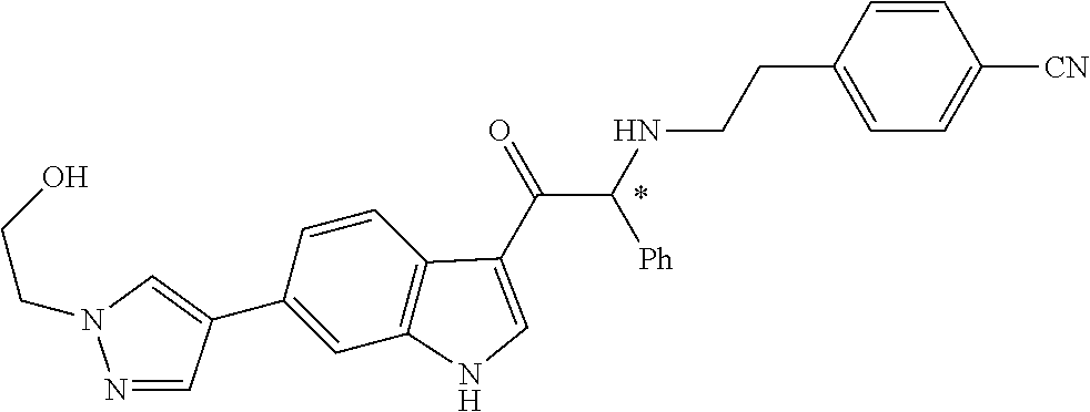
C1(C2=CN(CCO)N=C2)=CC2=C(C=C1)C(C(=O)C(NCCC1=CC=C([CN])C=C1)[Ph])=CN2
